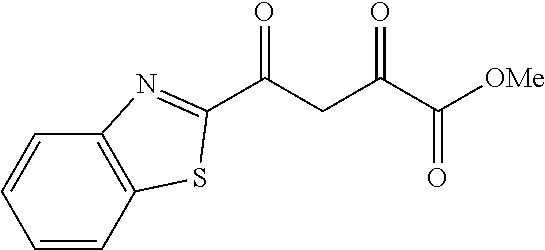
C1(C(CC(C([OMe])=O)=O)=O)=NC2=C(S1)C=CC=C2
